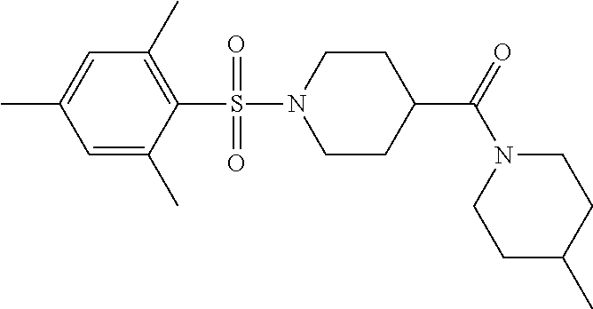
C1=C(C)C=C(C)C(S(N2CCC(C(N3CCC(C)CC3)=O)CC2)(=O)=O)=C1C
